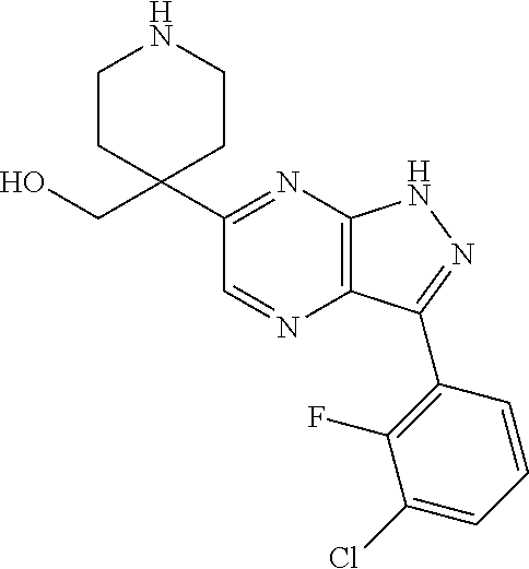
OCC1(C2=NC3=C(N=C2)C(C2=C(F)C(Cl)=CC=C2)=NN3)CCNCC1
